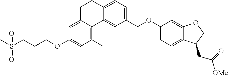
C1(OCCCS(C)(=O)=O)=CC(C)=C2C(=C1)CCC1=CC=C(COC3=CC=C4C(=C3)OCC4CC([OMe])=O)C=C21
